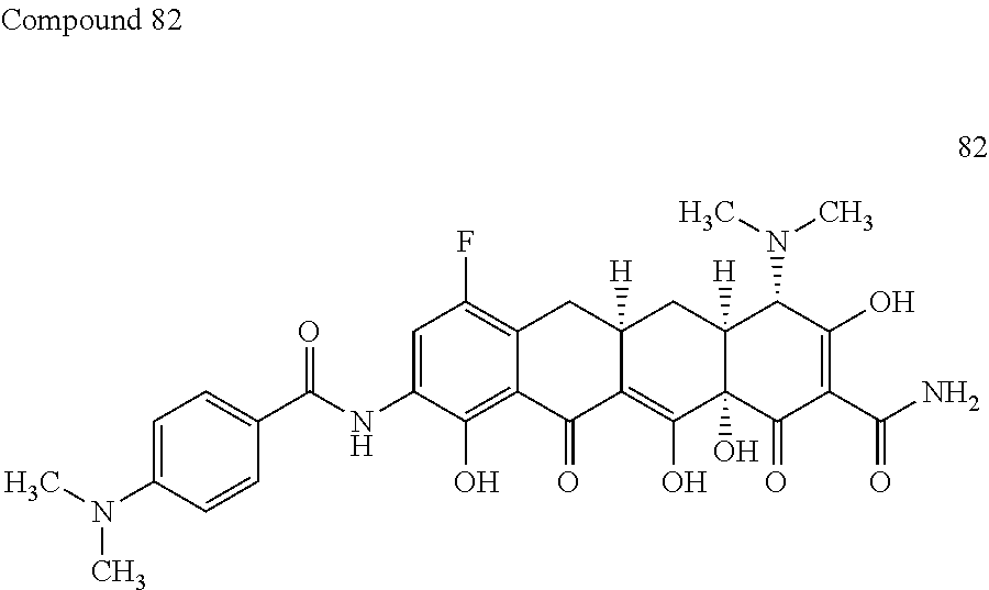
C(NC1=CC(F)=C2C(=C1O)C(=O)C1=C(O)C3(O)C([H])(CC1([H])C2)C(N(C)C)C(O)=C(C(N)=O)C3=O)(=O)C1=CC=C(N(C)C)C=C1
